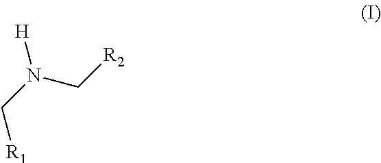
[R1]CN(C[R2])[H]
